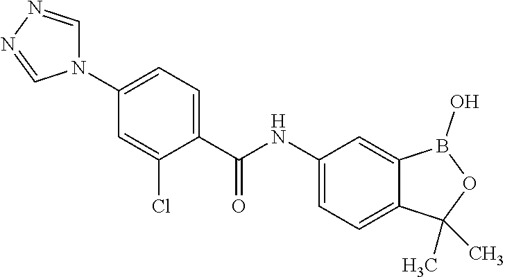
C1=C(Cl)C(C(NC2=CC=C3C(=C2)B(O)OC3(C)C)=O)=CC=C1N1C=NN=C1
